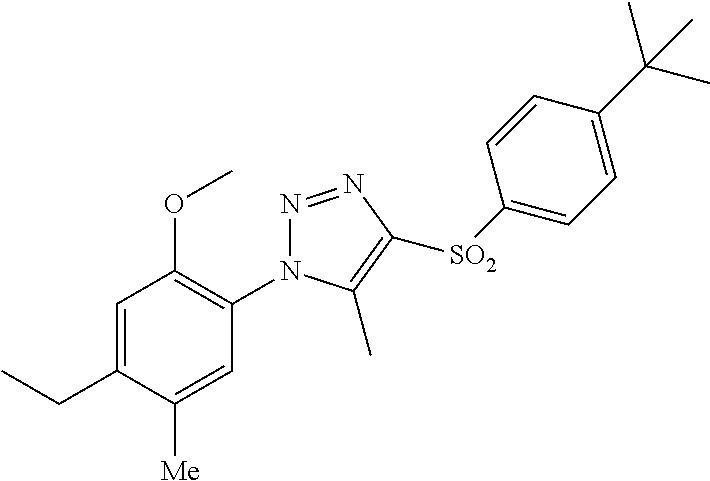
N1=NC([SO2]C2=CC=C(C(C)(C)C)C=C2)=C(C)N1C1=C(OC)C=C(CC)C([Me])=C1
